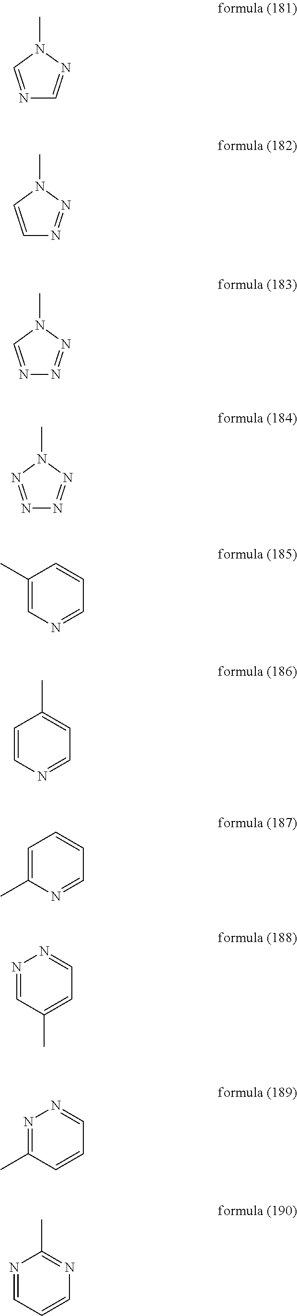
N1=CN(C)N=C1.C1=CN(C)N=N1.N1=CN(C)N=N1.N1=NN(C)N=N1.C1(C)=CN=CC=C1.C1=CN=CC=C1C.C1=C(C)N=CC=C1.N1=CC(C)=CC=N1.N1=C(C)C=CC=N1.N1=CC=CN=C1C
